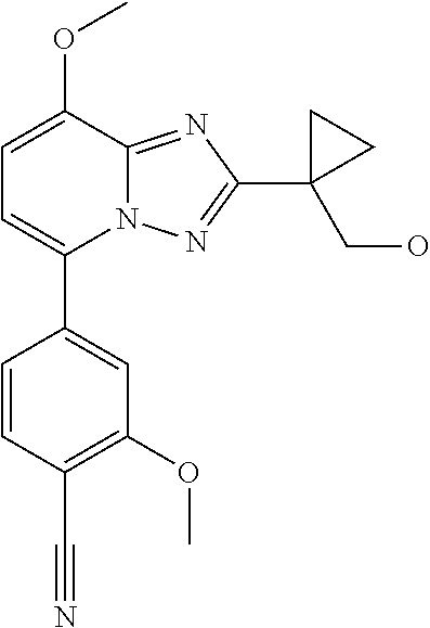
C1(C2=CC=C(OC)C3=NC(C4(CO)CC4)=NN23)=CC(OC)=C(C#N)C=C1
